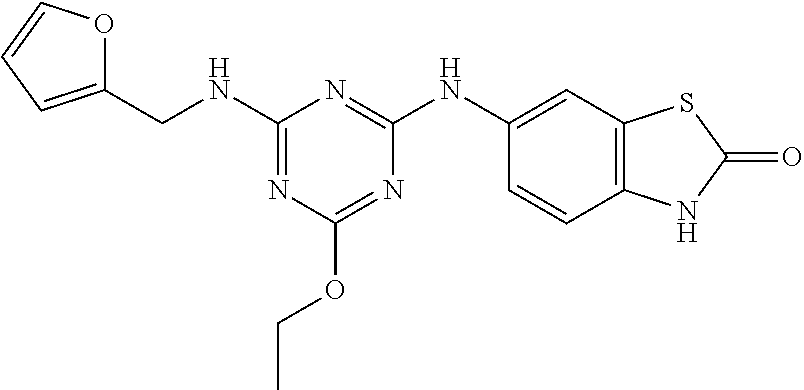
C1(NCC2=CC=CO2)=NC(OCC)=NC(NC2=CC3=C(C=C2)NC(=O)S3)=N1
